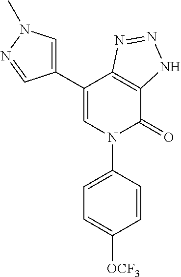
C1(C2=CN(C)N=C2)=CN(C2=CC=C([OCF3])C=C2)C(=O)C2=C1N=NN2
